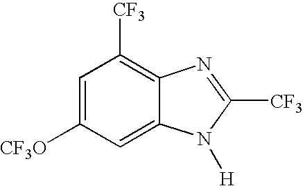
C1=C([CF3O])C=C2C(=C1[CF3])N=C([CF3])N2[H]
